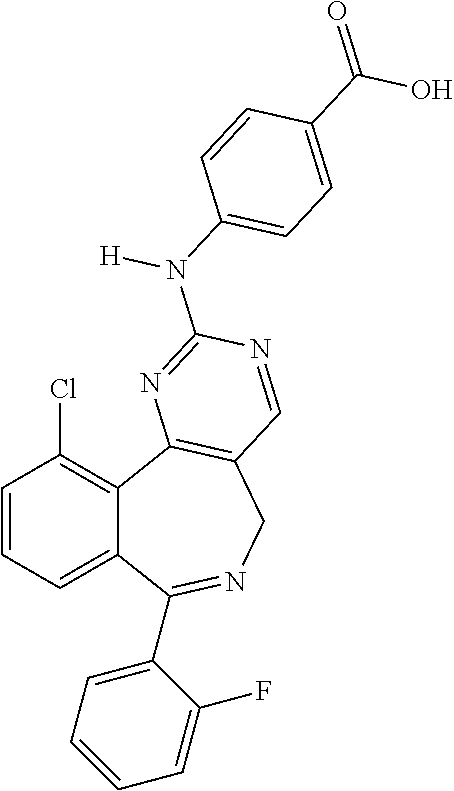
C1=CC=C2C(=C1Cl)C1=C(CN=C2C2=CC=CC=C2F)C=NC(N([H])C2=CC=C(C(O)=O)C=C2)=N1
